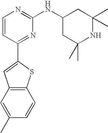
C1=CC(C2=CC3=C(S2)C=CC(C)=C3)=NC(NC2CC(C)(C)NC(C)(C)C2)=N1
